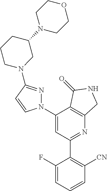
C1(N2N=C(N3CC(N4CCOCC4)CCC3)C=C2)=CC(C2=C([CN])C=CC=C2F)=NC2=C1C(=O)NC2
